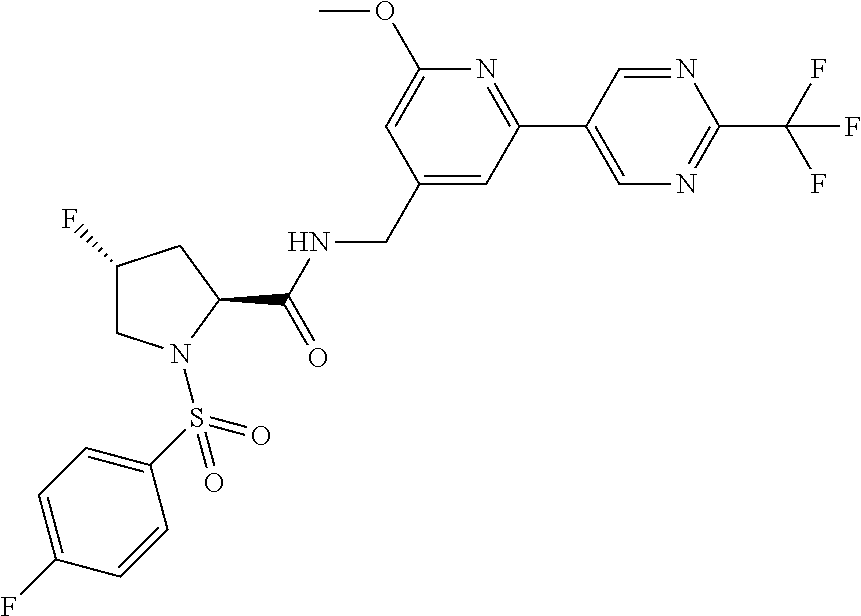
C1(OC)=CC(CNC(=O)C2N(S(C3=CC=C(F)C=C3)(=O)=O)CC(F)C2)=CC(C2=CN=C(C(F)(F)F)N=C2)=N1
